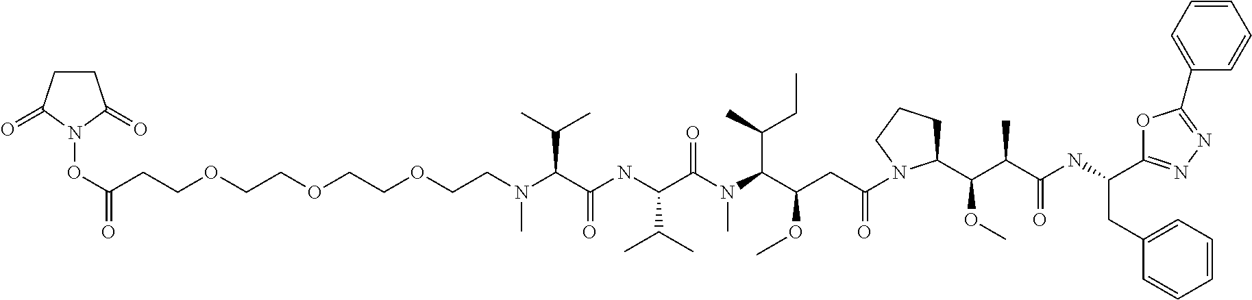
C(C(NC(C(N(C(C(CC(=O)N1C(C(C(C(NC(CC2=CC=CC=C2)C2=NN=C(C3=CC=CC=C3)O2)=O)C)OC)CCC1)OC)C(C)CC)C)=O)C(C)C)=O)(C(C)C)N(C)CCOCCOCCOCCC(ON1C(=O)CCC1=O)=O
